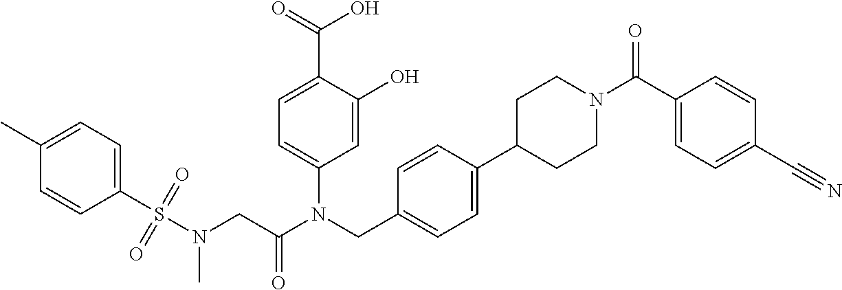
C1=C(O)C(C(=O)O)=CC=C1N(CC1=CC=C(C2CCN(C(C3=CC=C(C#N)C=C3)=O)CC2)C=C1)C(CN(S(C1=CC=C(C)C=C1)(=O)=O)C)=O
